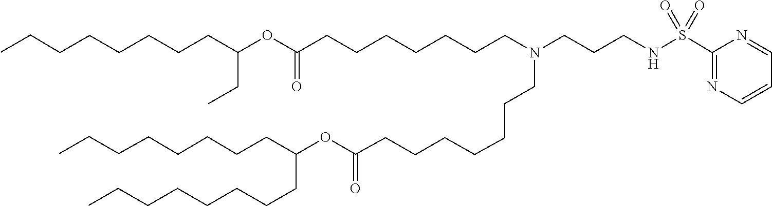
O(C(=O)CCCCCCCN(CCCCCCCC(OC(CC)CCCCCCCC)=O)CCCNS(C1=NC=CC=N1)(=O)=O)C(CCCCCCCC)CCCCCCCC
